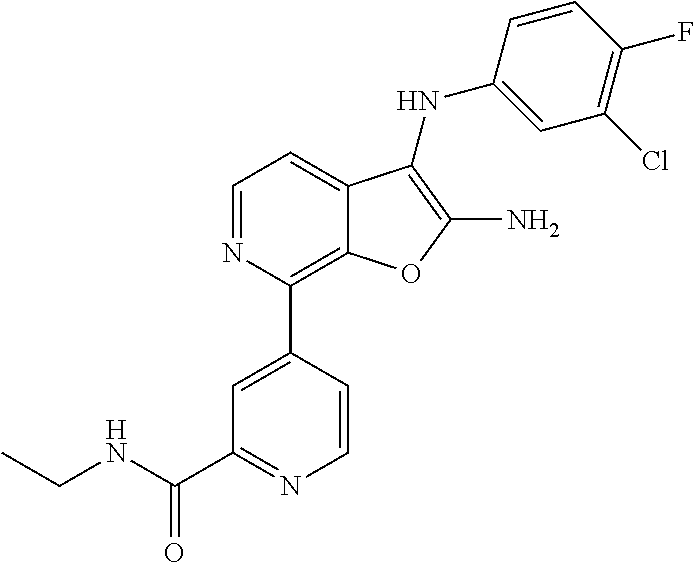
C1=NC(C2=CC(C(NCC)=O)=NC=C2)=C2C(=C1)C(NC1=CC(Cl)=C(F)C=C1)=C(N)O2
